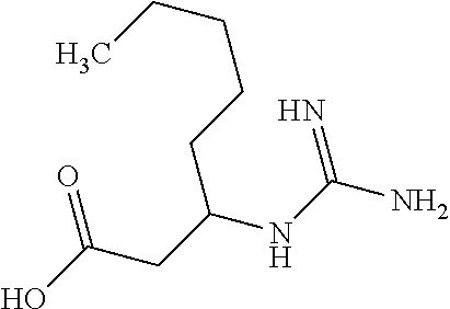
OC(CC(NC(N)=N)CCCCC)=O
